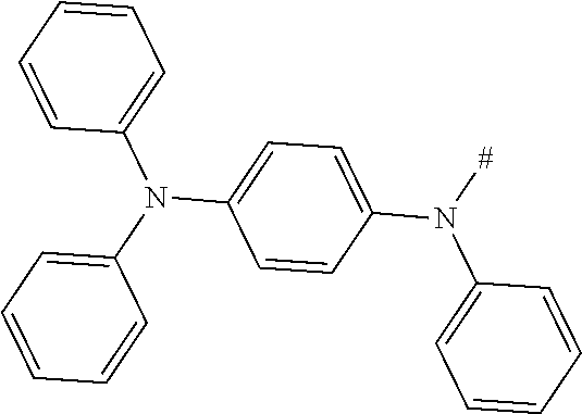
C1=CC=CC(N(C2=CC=CC=C2)C2=CC=C(N([#])C3=CC=CC=C3)C=C2)=C1
